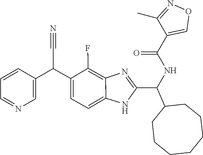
C1=C(C(C2=CN=CC=C2)C#N)C(F)=C2C(=C1)NC(C(C1CCCCCCC1)NC(=O)C1=CON=C1C)=N2
